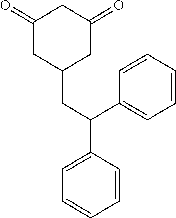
C1(=O)CC(CC(C2=CC=CC=C2)C2=CC=CC=C2)CC(=O)C1
